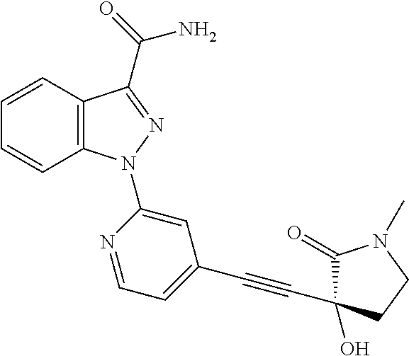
C1=CC2=C(C=C1)N(C1=CC(C#CC3(O)C(=O)N(C)CC3)=CC=N1)N=C2C(=O)N
